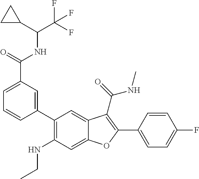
C1=C(C(=O)NC(C(F)(F)F)C2CC2)C=C(C2=C(NCC)C=C3C(=C2)C(C(=O)NC)=C(C2=CC=C(F)C=C2)O3)C=C1
